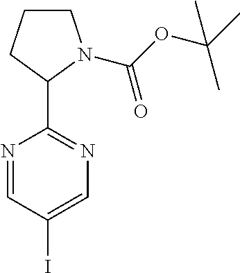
N1=CC(I)=CN=C1C1N(C(OC(C)(C)C)=O)CCC1
